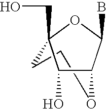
O1CCC2(CO)OC(B)C1C2O
